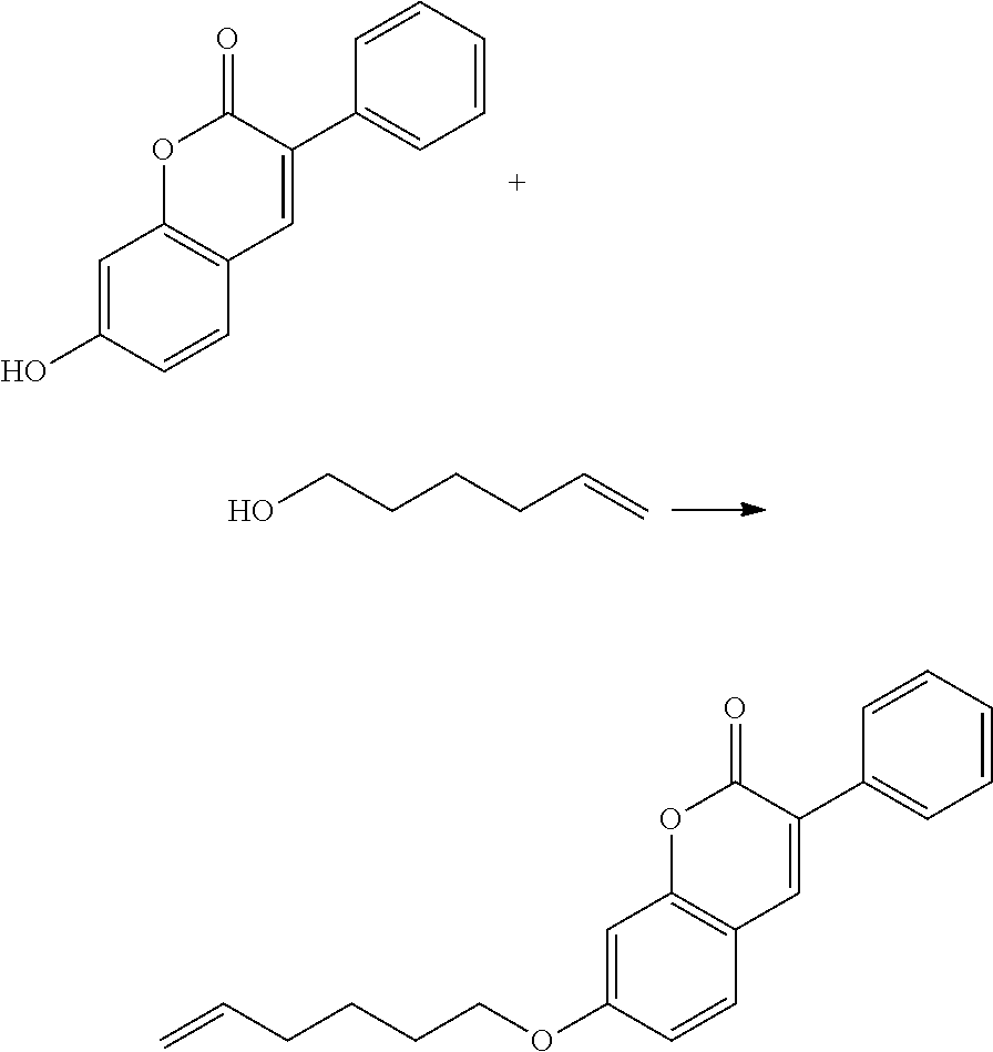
C1=C(O)C=CC2=C1OC(=O)C(C1=CC=CC=C1)=C2.OCCCCC=C.C1=C(OCCCCC=C)C=CC2=C1OC(=O)C(C1=CC=CC=C1)=C2
